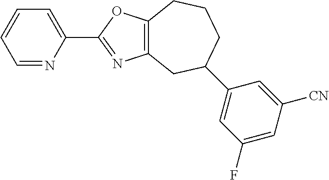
C12=C(OC(C3=CC=CC=N3)=N1)CCCC(C1=CC(F)=CC([CN])=C1)C2
